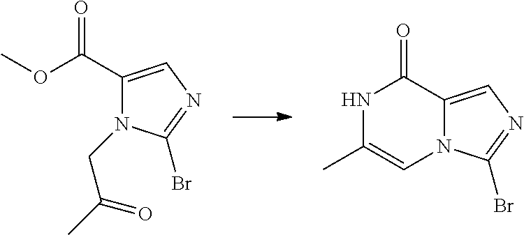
COC(C1=CN=C(Br)N1CC(C)=O)=O.C1(C)=CN2C(=CN=C2Br)C(=O)N1
